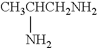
[CH3CHCH2NH2]N
